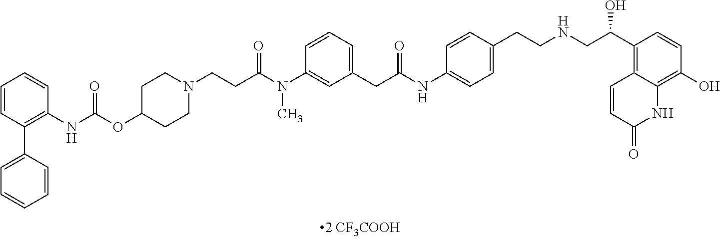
C1=CC(C2=CC=CC=C2)=C(NC(=O)OC2CCN(CCC(N(C3=CC(CC(NC4=CC=C(CCNCC(C5=C6C(=C(O)C=C5)NC(=O)C=C6)O)C=C4)=O)=CC=C3)C)=O)CC2)C=C1
